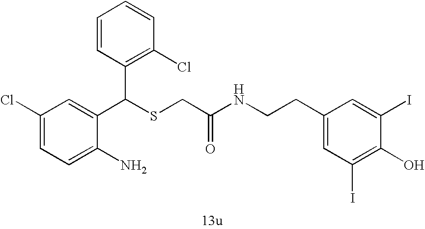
C1=C(N)C(C(SCC(=O)NCCC2=CC(I)=C(O)C(I)=C2)C2=C(Cl)C=CC=C2)=CC(Cl)=C1
